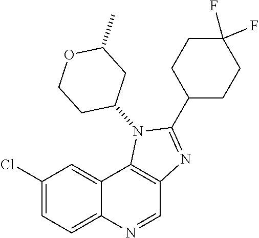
C1(Cl)=CC=C2C(=C1)C1=C(C=N2)N=C(C2CCC(F)(F)CC2)N1C1CC(C)OCC1
